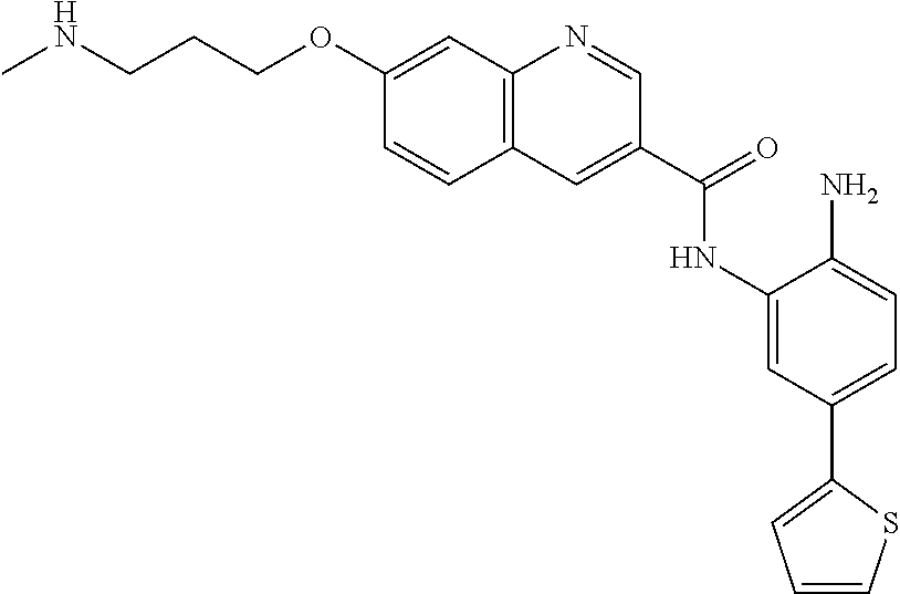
C12=C(N=CC(C(=O)NC3=CC(C4=CC=CS4)=CC=C3N)=C1)C=C(OCCCNC)C=C2
